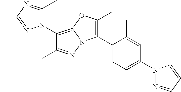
C1(N2C(C)=NC(C)=N2)=C2N(N=C1C)C(C1=CC=C(N3N=CC=C3)C=C1C)=C(C)O2
